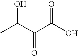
CC(C(C(O)=O)=O)O
